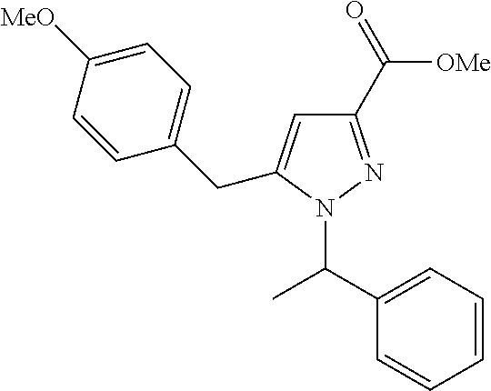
C1(C(N2N=C(C(=O)[OMe])C=C2CC2=CC=C([MeO])C=C2)C)=CC=CC=C1
